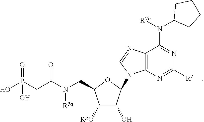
C1([RgO])C(O)C(N2C3=C(C(N([R7b])C4CCCC4)=NC([Rc])=N3)N=C2)OC1CN(C(CP(=O)(O)O)=O)[R5a]
